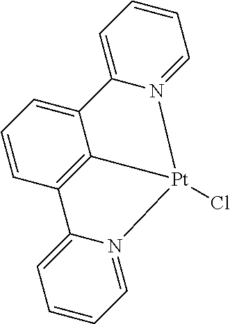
C1=C2N(=CC=C1)[Pt]1(Cl)C3=C(C=CC=C32)C2=CC=CC=N21
